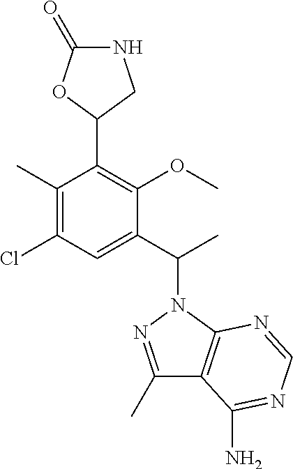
C1(C(C)N2N=C(C)C3=C2N=CN=C3N)=CC(Cl)=C(C)C(C2CNC(=O)O2)=C1OC
